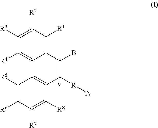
C1([R5])=C([R6])C([R7])=C([R8])C2=C1C1=C([R4])C([R3])=C([R2])C([R1])=C1C(B)=C2[R][A]
